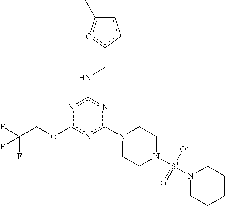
c1(N2CCN([S+](N3CCCCC3)([O-])=O)CC2)nc(NCc2ccc(C)o2)nc(OCC(F)(F)F)n1
